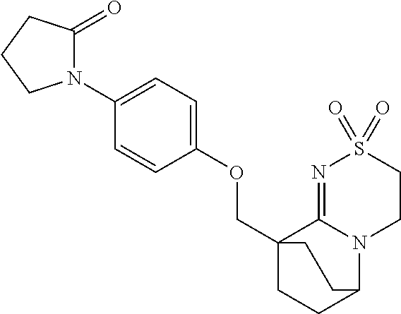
C(C12CCC(N3C1=NS(=O)(=O)CC3)CC2)OC1=CC=C(N2C(=O)CCC2)C=C1
